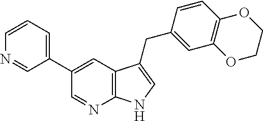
C1(C2=CC3=C(N=C2)NC=C3CC2=CC3=C(C=C2)OCCO3)=CC=CN=C1
